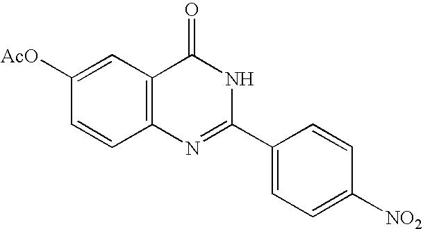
C1=C([NO2])C=CC(C2=NC3=C(C(=O)N2)C=C([AcO])C=C3)=C1
